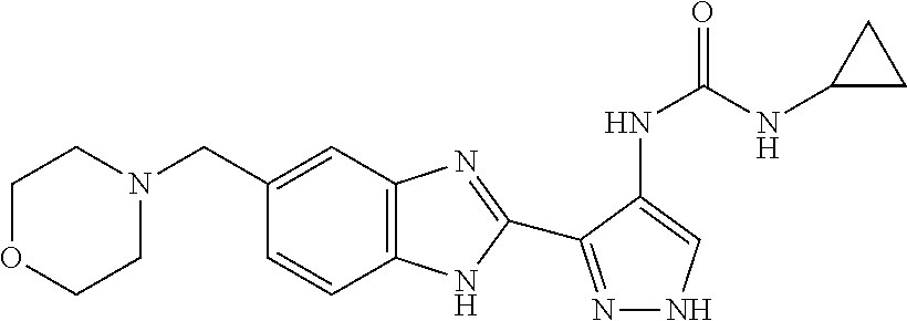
C1OCCN(CC2=CC3=C(C=C2)NC(C2=NNC=C2NC(NC2CC2)=O)=N3)C1
